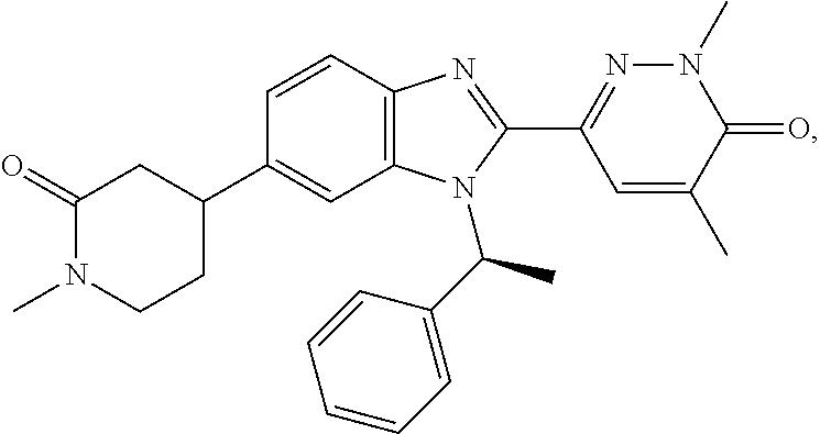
C1(=O)N(C)CCC(C2=CC3=C(C=C2)N=C(C2=NN(C)C(=O)C(C)=C2)N3C(C2=CC=CC=C2)C)C1
